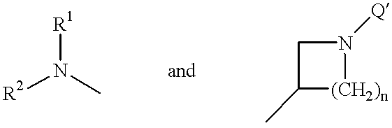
[R2]N([R1])C.C1C(C)[(CH2)n]N1[Q]
